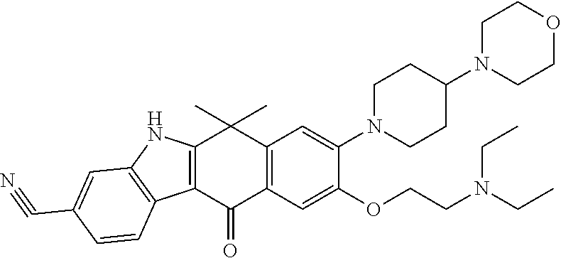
C12=C(C(=O)C3=C(C1(C)C)C=C(N1CCC(N4CCOCC4)CC1)C(OCCN(CC)CC)=C3)C1=C(N2)C=C(C#N)C=C1
